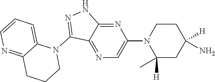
N1(C2=NNC3=NC(N4C([H])(C)CC(N)([H])CC4)=CN=C23)C2=CC=CN=C2CCC1
